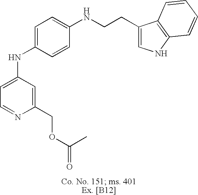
C1=C(NC2=CC=C(NCCC3=CNC4=C3C=CC=C4)C=C2)C=C(COC(C)=O)N=C1
